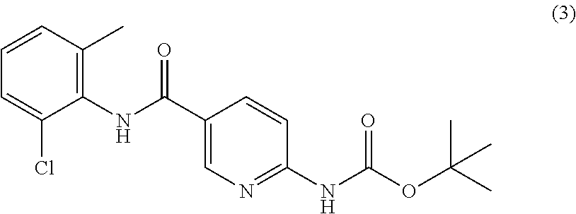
C1(C(NC2=C(C)C=CC=C2Cl)=O)=CN=C(NC(OC(C)(C)C)=O)C=C1
